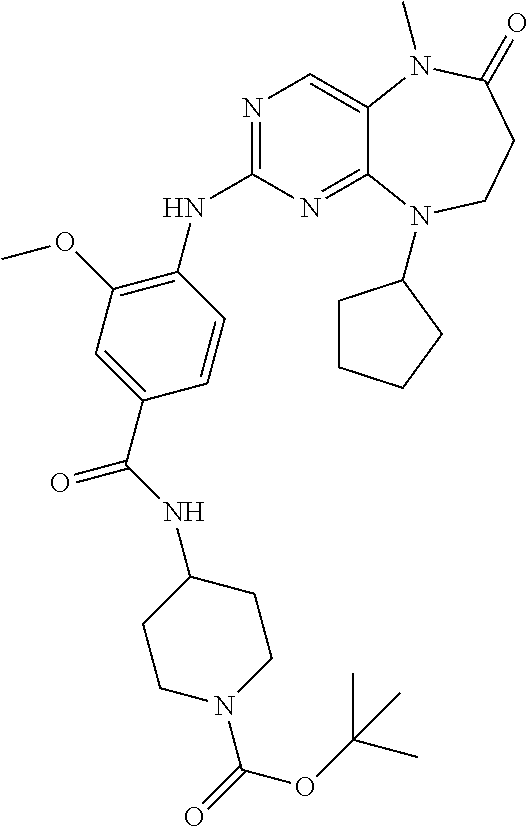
N1=C(NC2=C(OC)C=C(C(=O)NC3CCN(C(=O)OC(C)(C)C)CC3)C=C2)N=C2C(=C1)N(C)C(=O)CCN2C1CCCC1
